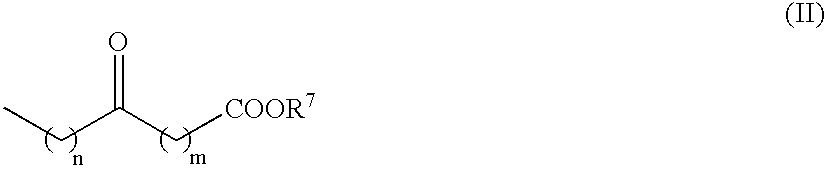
CCC(=O)C[COOR7]
